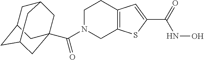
N1(C(C23CC4CC(CC(C2)C4)C3)=O)CC2=C(CC1)C=C(C(=O)NO)S2
